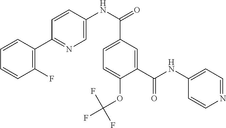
C1(F)=C(C2=NC=C(NC(=O)C3=CC=C(OC(F)(F)F)C(C(NC4=CC=NC=C4)=O)=C3)C=C2)C=CC=C1
